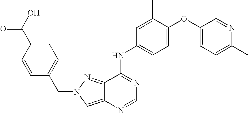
C1=CC(CN2N=C3C(NC4=CC=C(OC5=CC=C(C)N=C5)C(C)=C4)=NC=NC3=C2)=CC=C1C(O)=O
